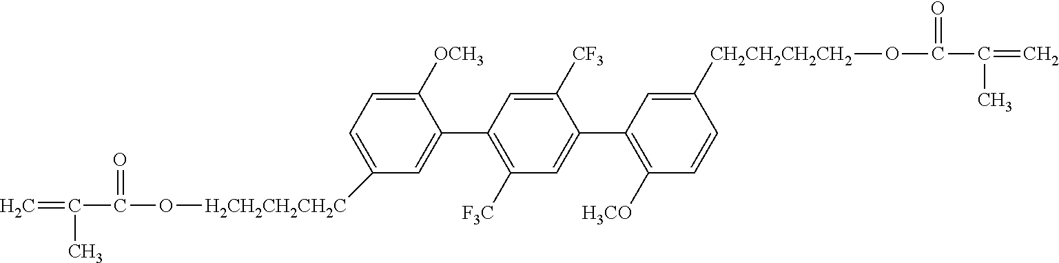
C=C(C)C(=O)O[H2CH2CH2CH2C]C1=CC=C([OCH3])C(C2=C([F3C])C=C(C3=C([H3CO])C=CC([CH2CH2CH2CH2]OC(=O)C(C)=C)=C3)C([CF3])=C2)=C1
